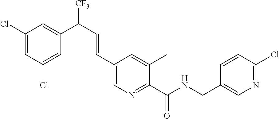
N(C(C1=NC=C(C=CC([CF3])C2=CC(Cl)=CC(Cl)=C2)C=C1C)=O)CC1=CN=C(Cl)C=C1
